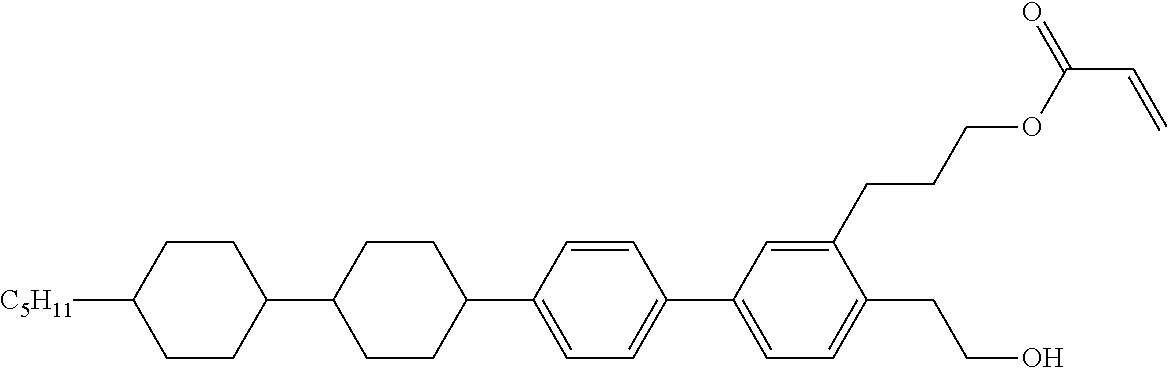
C1CC([C5H11])CCC1C1CCC(C2=CC=C(C3=CC=C(CCO)C(CCCOC(C=C)=O)=C3)C=C2)CC1
